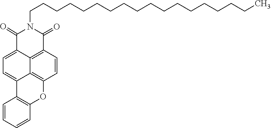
C12=C(OC3=C4C1=CC=C1C(=O)N(CCCCCCCCCCCCCCCCCC)C(=O)C(=C14)C=C3)C=CC=C2
